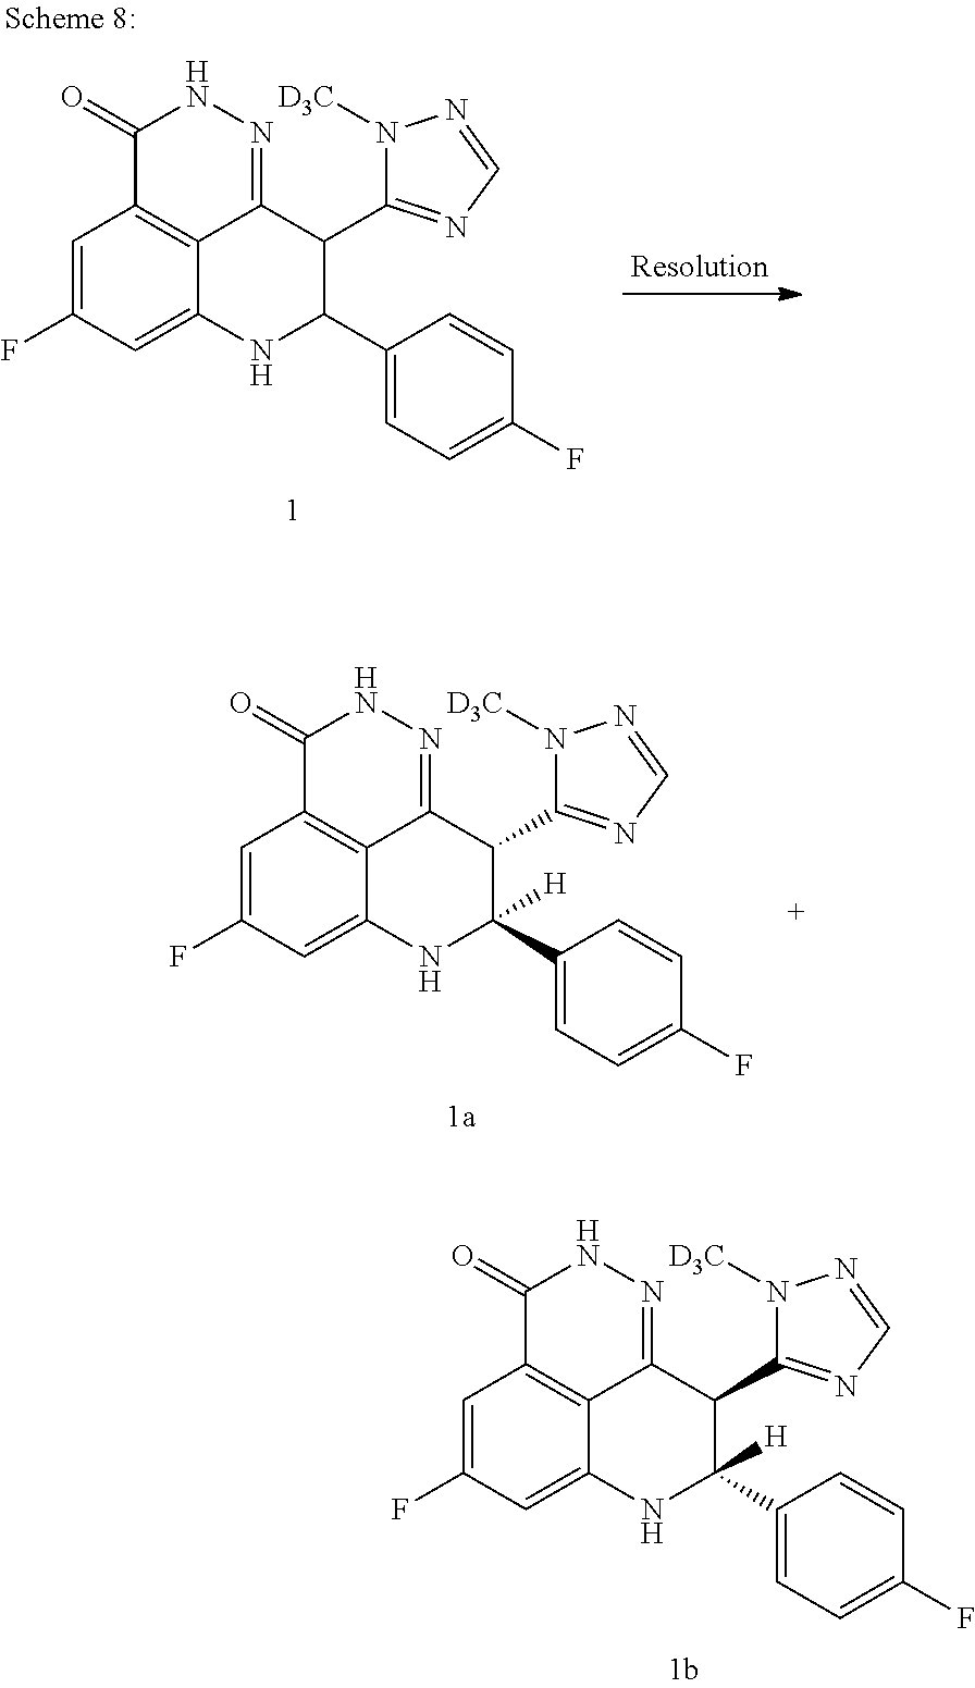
N1([D3C])C(C2C3=NNC(=O)C4=C3C(=CC(F)=C4)NC2C2=CC=C(F)C=C2)=NC=N1.N1([D3C])C(C2C3=NNC(=O)C4=C3C(=CC(F)=C4)NC2(C2=CC=C(F)C=C2)[H])=NC=N1.N1([D3C])C(C2C3=NNC(=O)C4=C3C(=CC(F)=C4)NC2(C2=CC=C(F)C=C2)[H])=NC=N1
